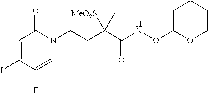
C1=C(I)C(F)=CN(CCC(C(NOC2OCCCC2)=O)([MeO2S])C)C1=O
